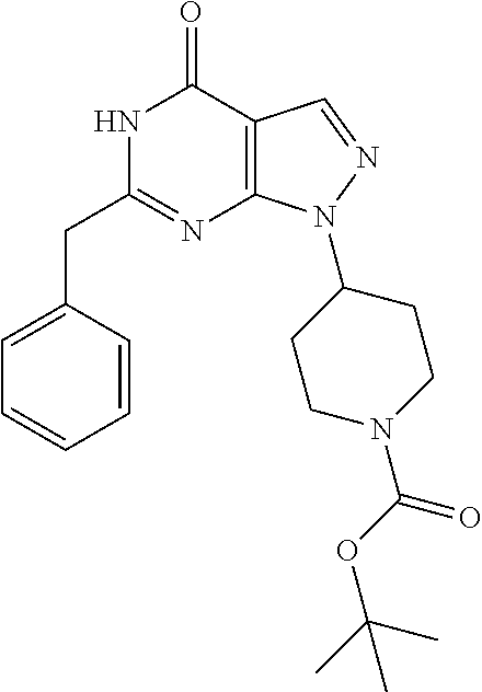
N1C(CC2=CC=CC=C2)=NC2=C(C1=O)C=NN2C1CCN(C(OC(C)(C)C)=O)CC1
